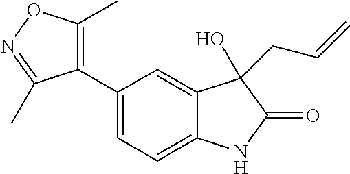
C1(C2=CC=C3C(=C2)C(CC=C)(O)C(=O)N3)=C(C)ON=C1C
